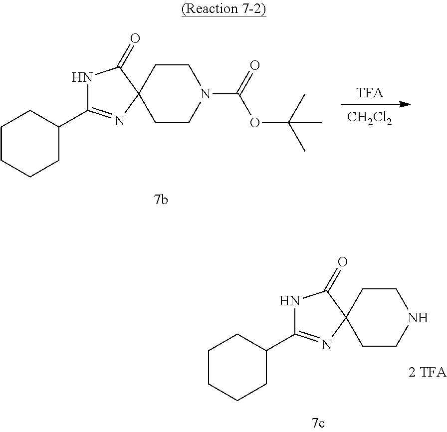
[TFA].[CH2Cl2].C12(CCN(C(=O)OC(C)(C)C)CC1)C(=O)NC(C1CCCCC1)=N2.C12(CCNCC1)C(=O)NC(C1CCCCC1)=N2
